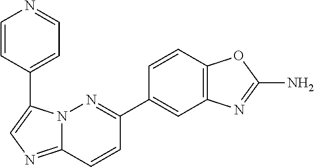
C1=CC(C2=CN=C3N2N=C(C2=CC4=C(C=C2)OC(N)=N4)C=C3)=CC=N1
